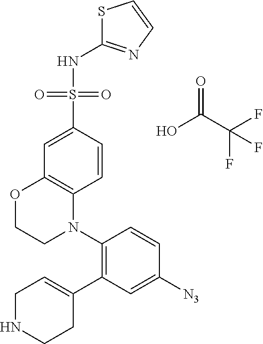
S(C1=CC2=C(C=C1)N(C1=C(C3=CCNCC3)C=C([N3])C=C1)CCO2)(=O)(=O)NC1=NC=CS1.OC(C(F)(F)F)=O
